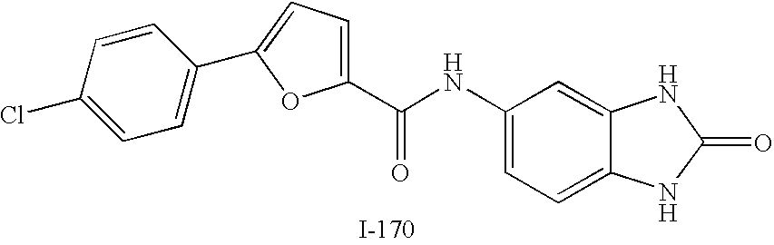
C1(C(NC2=CC=C3C(=C2)NC(=O)N3)=O)=CC=C(C2=CC=C(Cl)C=C2)O1
